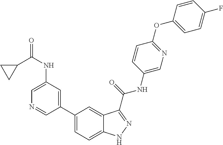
C1(NC(=O)C2CC2)=CN=CC(C2=CC=C3C(=C2)C(C(NC2=CN=C(OC4=CC=C(F)C=C4)C=C2)=O)=NN3)=C1
